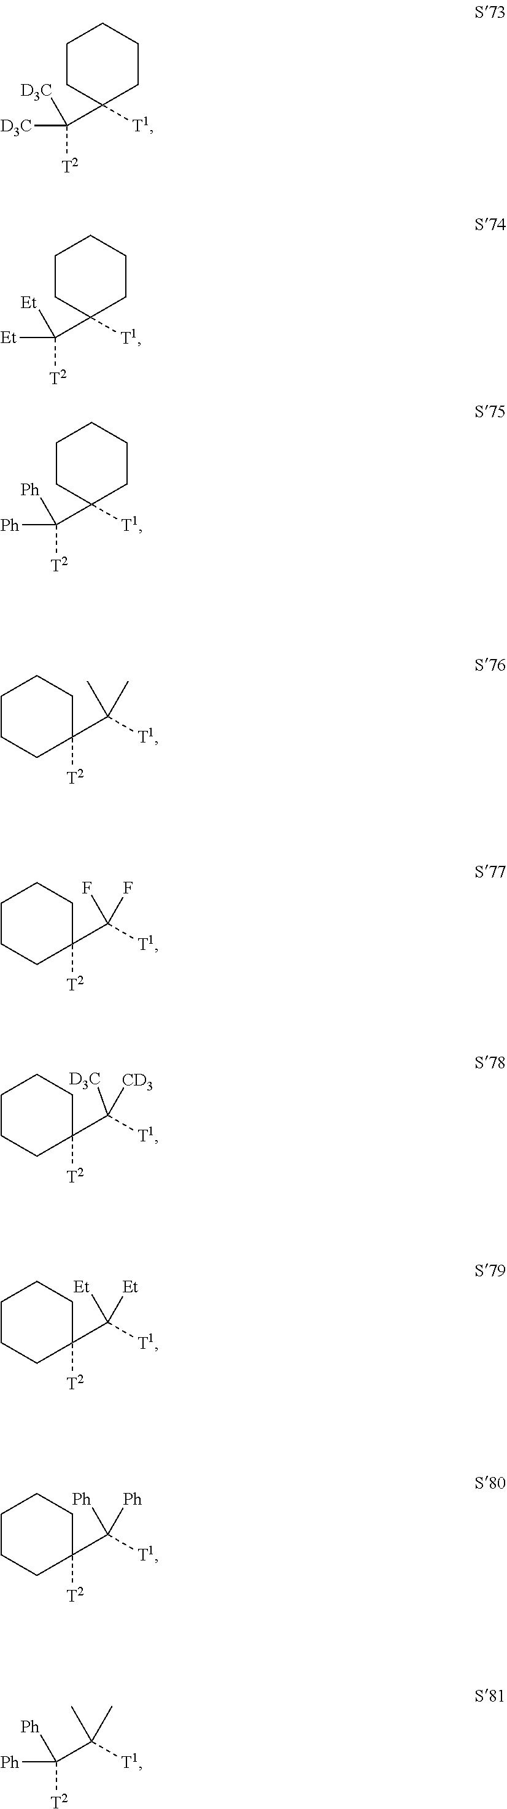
C([T2])(C1([T1])CCCCC1)([D3C])[D3C].C([T2])(C1([T1])CCCCC1)([Et])[Et].C([T2])(C1([T1])CCCCC1)([Ph])[Ph].C1([T2])(C([T1])(C)C)CCCCC1.C1([T2])(C([T1])(F)F)CCCCC1.C1([T2])(C([T1])([CD3])[D3C])CCCCC1.[T2]C1(C([T1])([Et])[Et])CCCCC1.C1([T2])(C([T1])([Ph])[Ph])CCCCC1.C([T2])(C([T1])(C)C)([Ph])[Ph]
